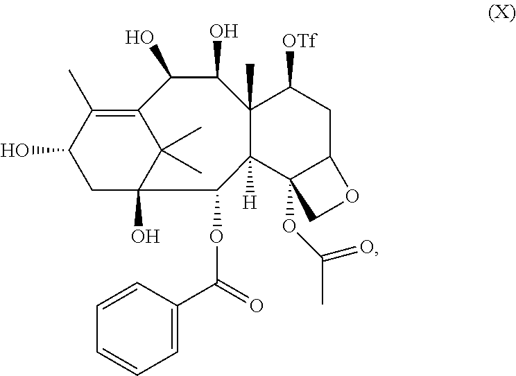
C12=C(C)C(O)CC(O)(C1(C)C)C(OC(C1=CC=CC=C1)=O)C1([H])C3(OC(C)=O)C(CC([OTf])C1(C)C(O)C2O)OC3
